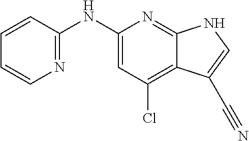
N(C1=CC(Cl)=C2C(=N1)NC=C2C#N)C1=NC=CC=C1
